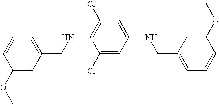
C1=CC(OC)=CC(CNC2=C(Cl)C=C(NCC3=CC=CC(OC)=C3)C=C2Cl)=C1
